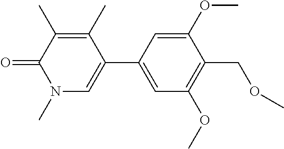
C1=C(C2=CN(C)C(=O)C(C)=C2C)C=C(OC)C(COC)=C1OC
